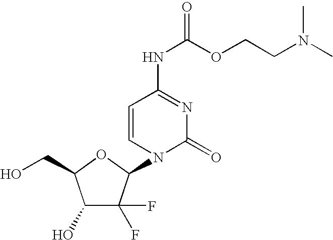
C1(O)C(F)(F)C(N2C(=O)N=C(NC(OCCN(C)C)=O)C=C2)OC1CO
